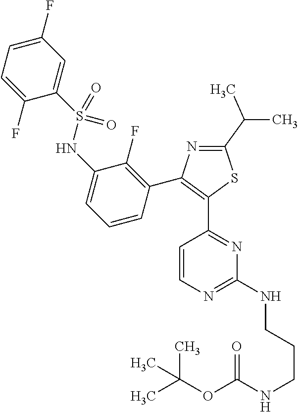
N1=C(C(C)C)SC(C2=NC(NCCCNC(OC(C)(C)C)=O)=NC=C2)=C1C1=C(F)C(NS(C2=CC(F)=CC=C2F)(=O)=O)=CC=C1
